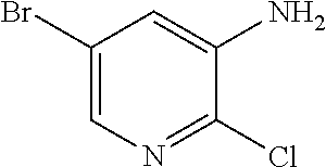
C1(Br)=CN=C(Cl)C(N)=C1
